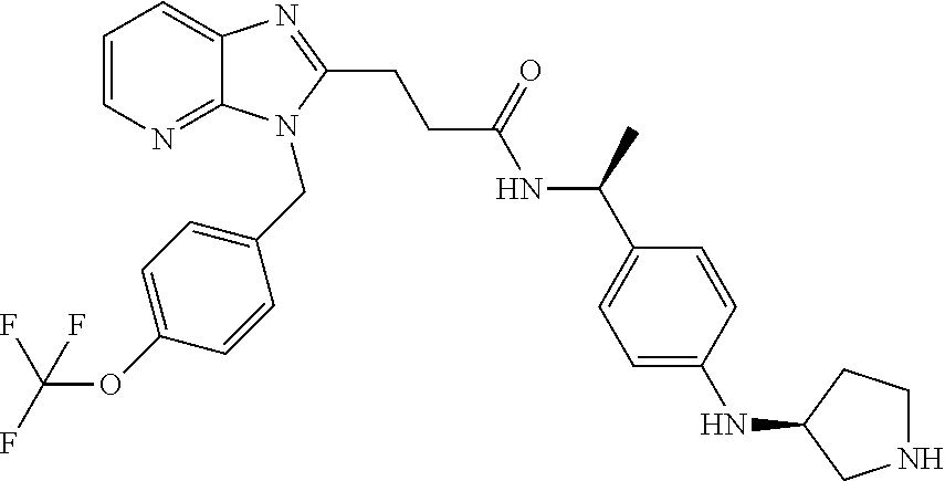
C1=CN=C2C(=C1)N=C(CCC(NC(C1=CC=C(NC3CCNC3)C=C1)C)=O)N2CC1=CC=C(OC(F)(F)F)C=C1
